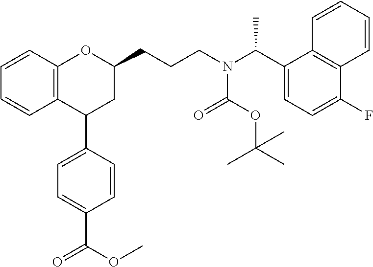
C12=C(C=CC=C1)OC(CCCN(C(C1=CC=C(F)C3=C1C=CC=C3)C)C(OC(C)(C)C)=O)CC2C1=CC=C(C(OC)=O)C=C1
